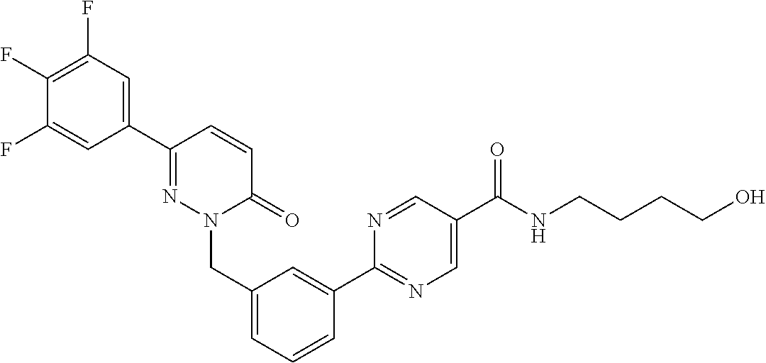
C1=C(C2=NC=C(C(NCCCCO)=O)C=N2)C=CC=C1CN1N=C(C2=CC(F)=C(F)C(F)=C2)C=CC1=O
